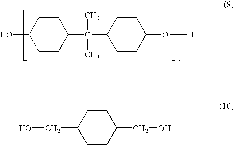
C1(O)CCC(C(C2CCC(O[H])CC2)(C)C)CC1.C(C1CCC(CO)CC1)O
